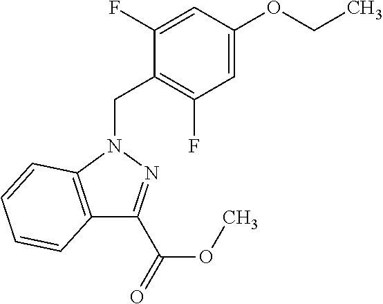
C1=C(OCC)C=C(F)C(CN2C3=C(C(C(=O)OC)=N2)C=CC=C3)=C1F
